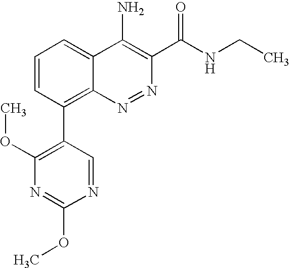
C1=CC(C2=C(OC)N=C(OC)N=C2)=C2C(=C1)C(N)=C(C(NCC)=O)N=N2
